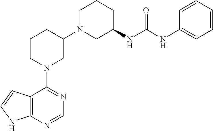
C12=C(NC=C1)N=CN=C2N1CC(N2CC(NC(NC3=CC=CC=C3)=O)CCC2)CCC1
